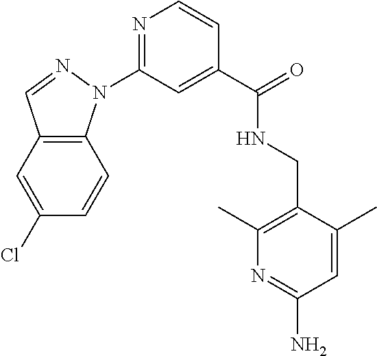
N1=C(N2C3=C(C=N2)C=C(Cl)C=C3)C=C(C(NCC2=C(C)N=C(N)C=C2C)=O)C=C1
